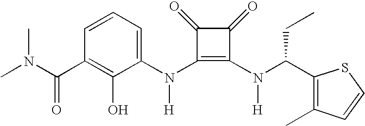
C(C1=C(O)C(N(C2=C(N(C(C3=C(C)C=CS3)CC)[H])C(=O)C2=O)[H])=CC=C1)(=O)N(C)C
